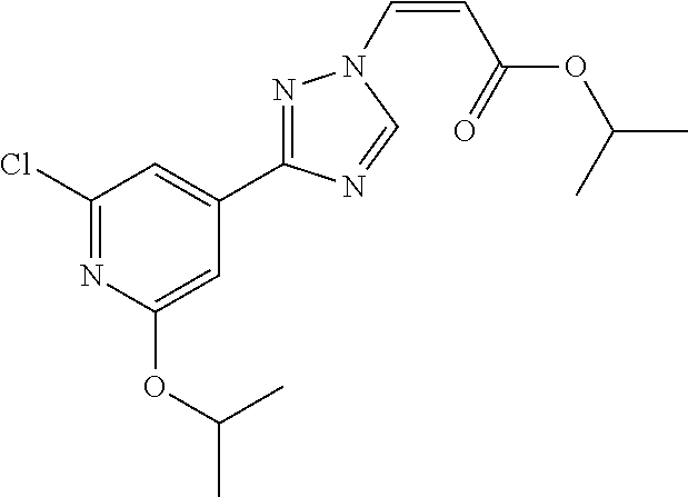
C1(Cl)=NC(OC(C)C)=CC(C2=NN(C=CC(OC(C)C)=O)C=N2)=C1
